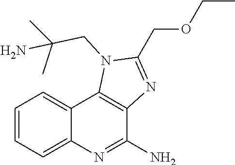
NC(C)(C)CN1C2=C(C(N)=NC3=CC=CC=C23)N=C1COCC
